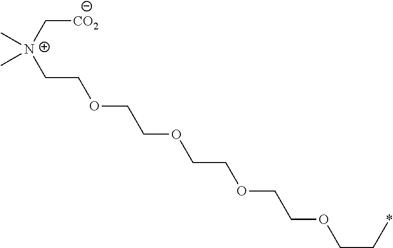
C[N+](C)(C[CO2])CCOCCOCCOCCOCC*
